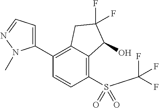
C1(C2=CC=NN2C)=C2C(=C(S(=O)(C(F)(F)F)=O)C=C1)C(O)C(F)(F)C2
